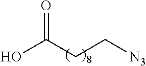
O=C(CC[N3])O
